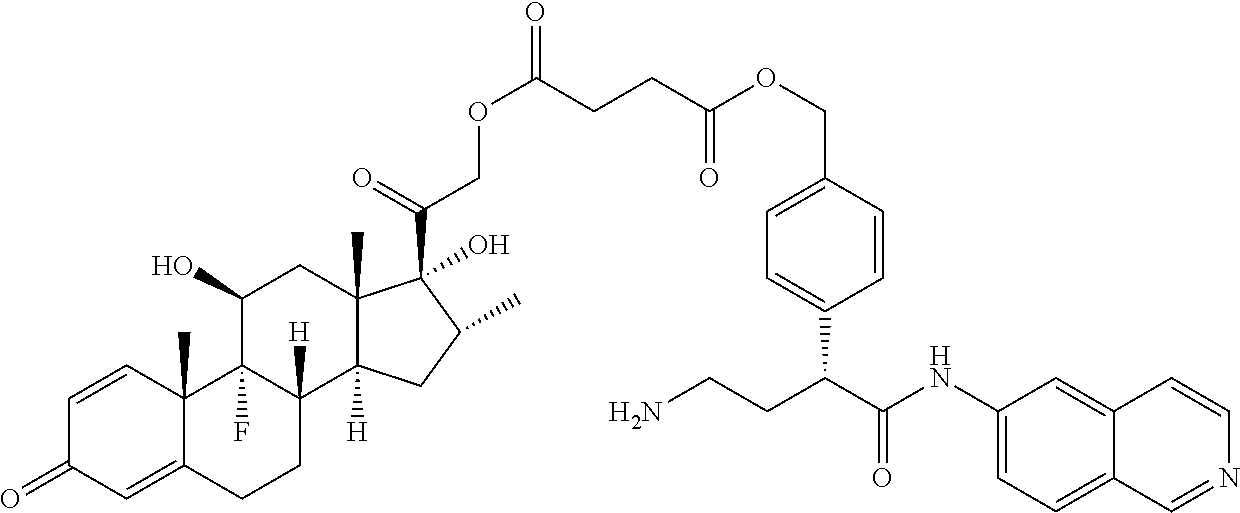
C1=CC2(C)C(=CC1=O)CCC1([H])C2(F)C(O)CC2(C)C1([H])CC(C)C2(C(=O)COC(=O)CCC(OCC1=CC=C(C(C(NC2=CC=C3C(=C2)C=CN=C3)=O)CCN)C=C1)=O)O
